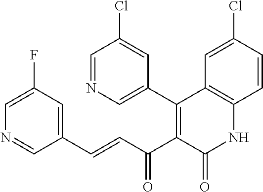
C1=C(F)C=C(C=CC(C2=C(C3=CN=CC(Cl)=C3)C3=C(NC2=O)C=CC(Cl)=C3)=O)C=N1
